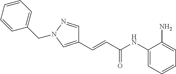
C1=CC=CC(CN2N=CC(C=CC(NC3=CC=CC=C3N)=O)=C2)=C1
